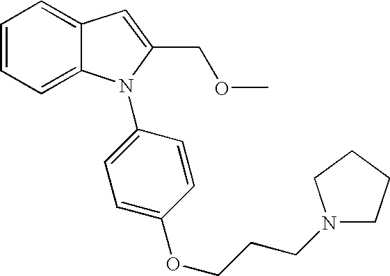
C1=CC=C2C(=C1)C=C(COC)N2C1=CC=C(OCCCN2CCCC2)C=C1
